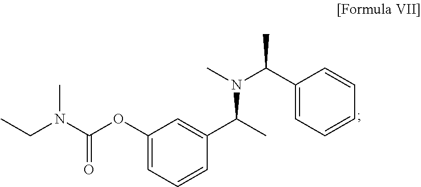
C1(OC(N(CC)C)=O)=CC=CC(C(C)N(C(C2=CC=CC=C2)C)C)=C1
